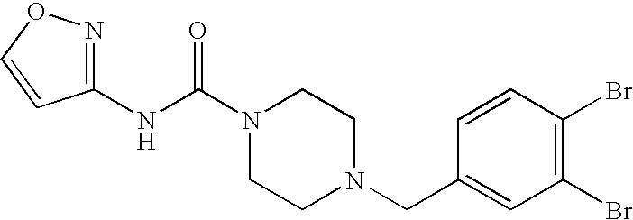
N(C(N1CCN(CC2=CC(Br)=C(Br)C=C2)CC1)=O)C1=NOC=C1
